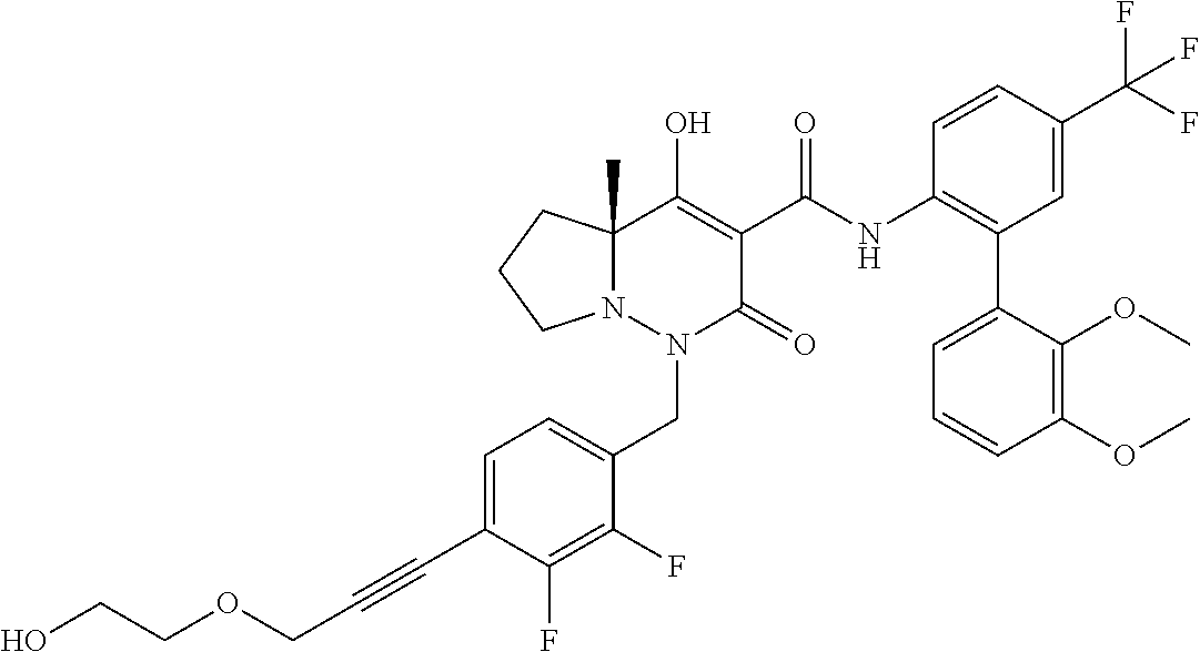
C1=C(C#CCOCCO)C(F)=C(F)C(CN2C(=O)C(C(=O)NC3=C(C4=CC=CC(OC)=C4OC)C=C(C(F)(F)F)C=C3)=C(O)C3(C)N2CCC3)=C1
